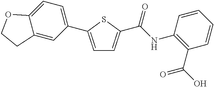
C1=C(C2=CC=C3C(=C2)CCO3)SC(C(NC2=C(C(O)=O)C=CC=C2)=O)=C1
